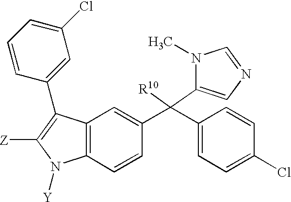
C1(C(C2=CC=C(Cl)C=C2)([R10])C2=CN=CN2C)=CC2=C(C=C1)N([Y])C([Z])=C2C1=CC(Cl)=CC=C1
